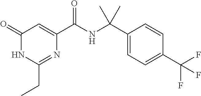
N1=C(CC)NC(=O)C=C1C(NC(C1=CC=C(C(F)(F)F)C=C1)(C)C)=O
